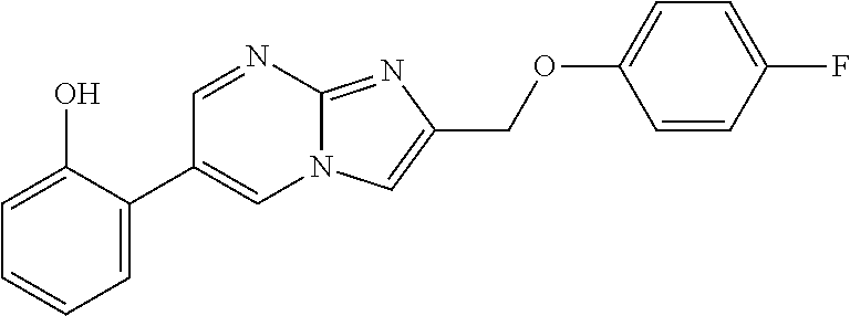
C1=C(C2=CN3C(=NC(COC4=CC=C(F)C=C4)=C3)N=C2)C(O)=CC=C1
